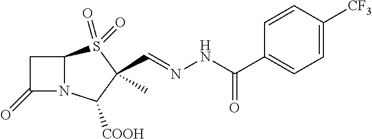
C12N(C([COOH])C(C)(C=NNC(=O)C3=CC=C([CF3])C=C3)S1(=O)=O)C(=O)C2
